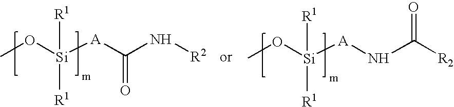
CO[Si]([A]C(N[R2])=O)([R1])[R1].CO[Si]([A]NC([R2])=O)([R1])[R1]
